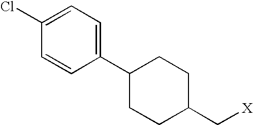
C1(Cl)=CC=C(C2CCC(C[X])CC2)C=C1
